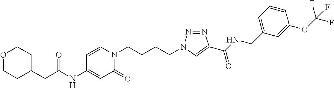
C(C(NC1=CC(=O)N(CCCCN2N=NC(C(NCC3=CC=CC(OC(F)(F)F)=C3)=O)=C2)C=C1)=O)C1CCOCC1
